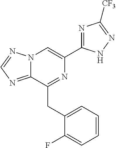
N12C(=NC=N1)C(CC1=CC=CC=C1F)=NC(C1=NC([CF3])=NN1)=C2
